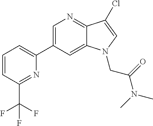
C1=C(C2=CC=CC(C(F)(F)F)=N2)C=C2C(=N1)C(Cl)=CN2CC(N(C)C)=O
